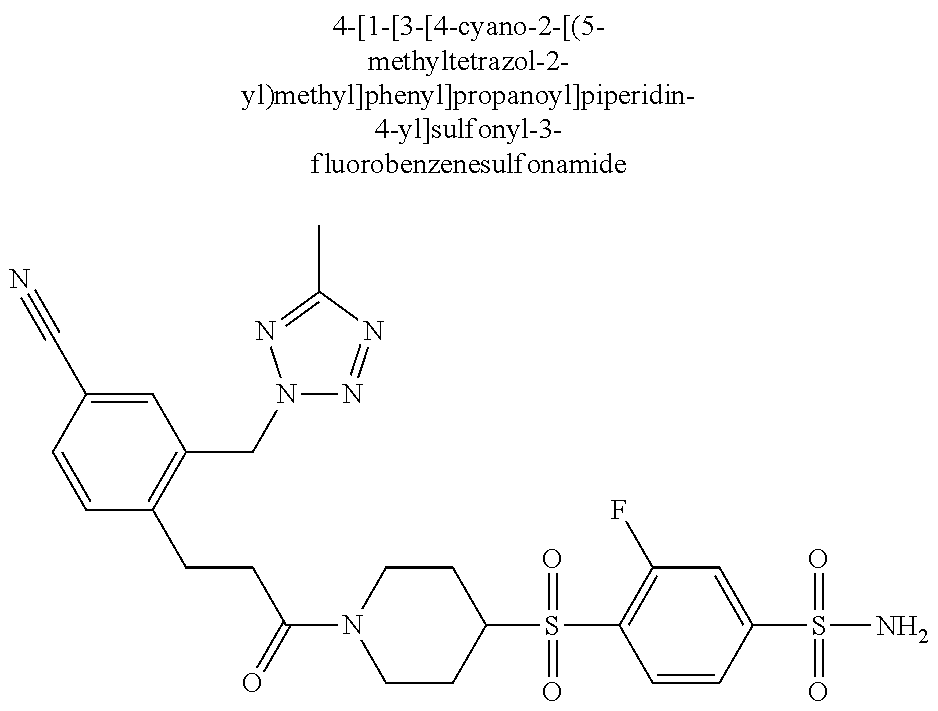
C(C(N1CCC(S(=O)(=O)C2=C(F)C=C(S(=O)(=O)N)C=C2)CC1)=O)CC1=C(CN2N=NC(C)=N2)C=C(C#N)C=C1
